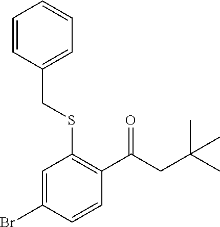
C1=C(Br)C=CC(C(CC(C)(C)C)=O)=C1SCC1=CC=CC=C1
